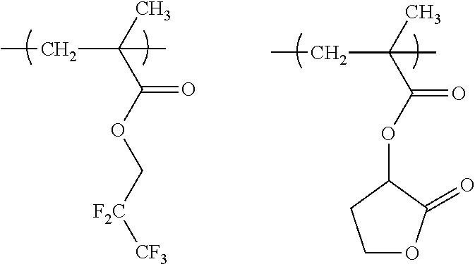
CC(C(OC[F2C][CF3])=O)(C)CC.CC(C(OC1CCOC1=O)=O)(C)CC
